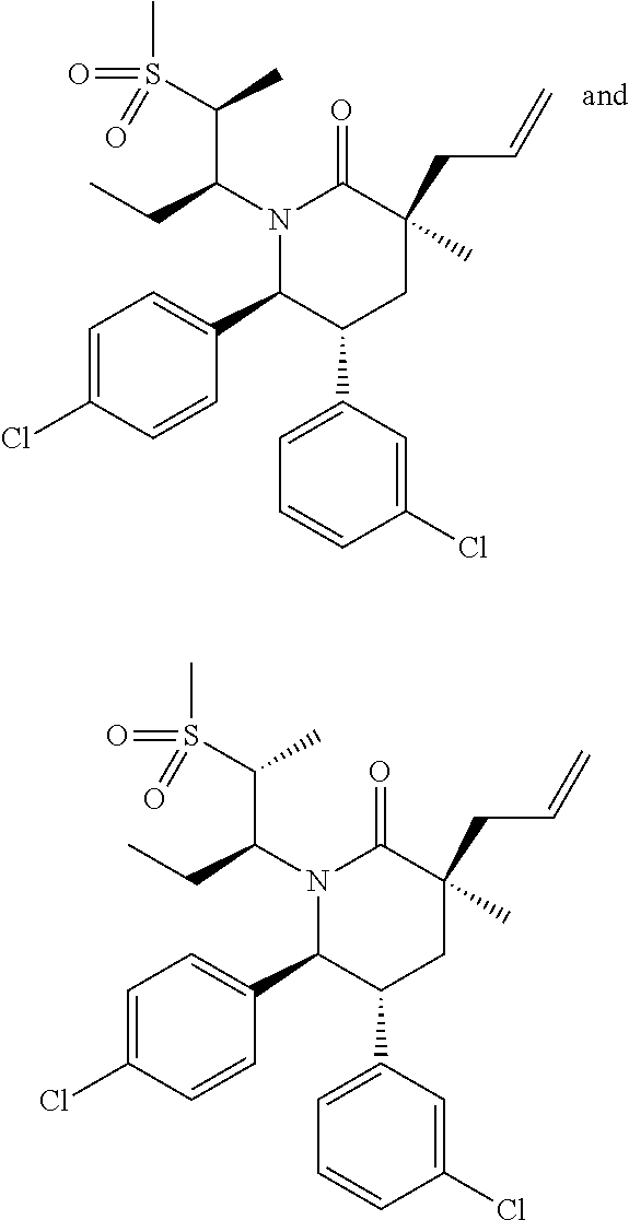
CCC(C(S(C)(=O)=O)C)N1C(C2=CC=C(Cl)C=C2)C(C2=CC=CC(Cl)=C2)CC(C)(CC=C)C1=O.CCC(C(S(C)(=O)=O)C)N1C(C2=CC=C(Cl)C=C2)C(C2=CC=CC(Cl)=C2)CC(C)(CC=C)C1=O
